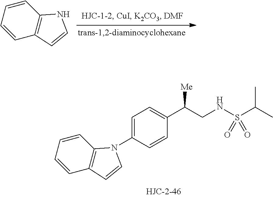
C1=CC2=C(C=C1)NC=C2.C1=CC2=C(C=C1)N(C1=CC=C(C(CNS(C(C)C)(=O)=O)[Me])C=C1)C=C2
